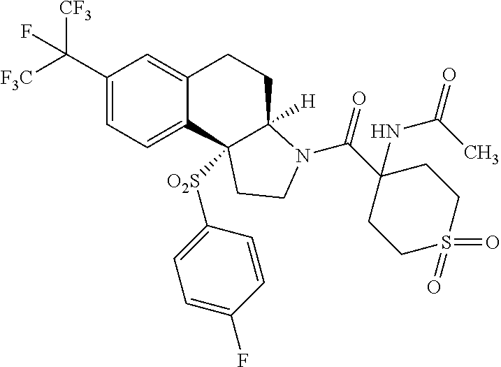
C(C1=CC=C2C(=C1)CCC1([H])C2([O2S]C2=CC=C(F)C=C2)CCN1C(=O)C1(NC(C)=O)CCS(=O)(=O)CC1)([F3C])([CF3])F
